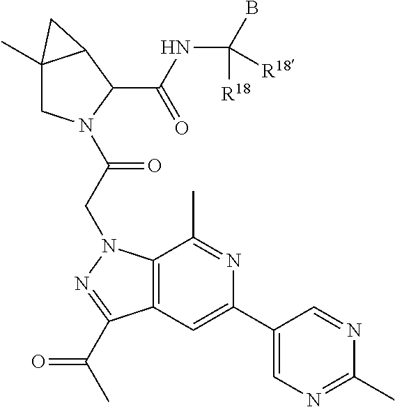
C12(C)CN(C(CN3C4=C(C=C(C5=CN=C(C)N=C5)N=C4C)C(C(C)=O)=N3)=O)C(C(NC(B)([R18])[R18])=O)C1C2
